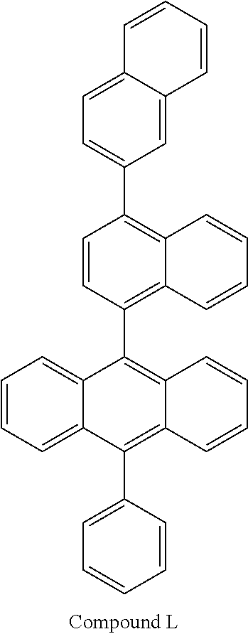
C1=CC(C2=C3C(=C(C4=CC=CC=C4)C4=CC=CC=C24)C=CC=C3)=C2C(=C1C1=CC=C3C(=C1)C=CC=C3)C=CC=C2
